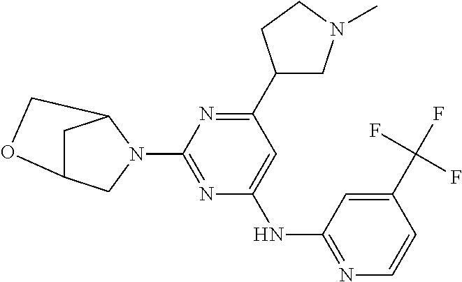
C1(N2C3CC(C2)OC3)=NC(NC2=NC=CC(C(F)(F)F)=C2)=CC(C2CN(C)CC2)=N1
